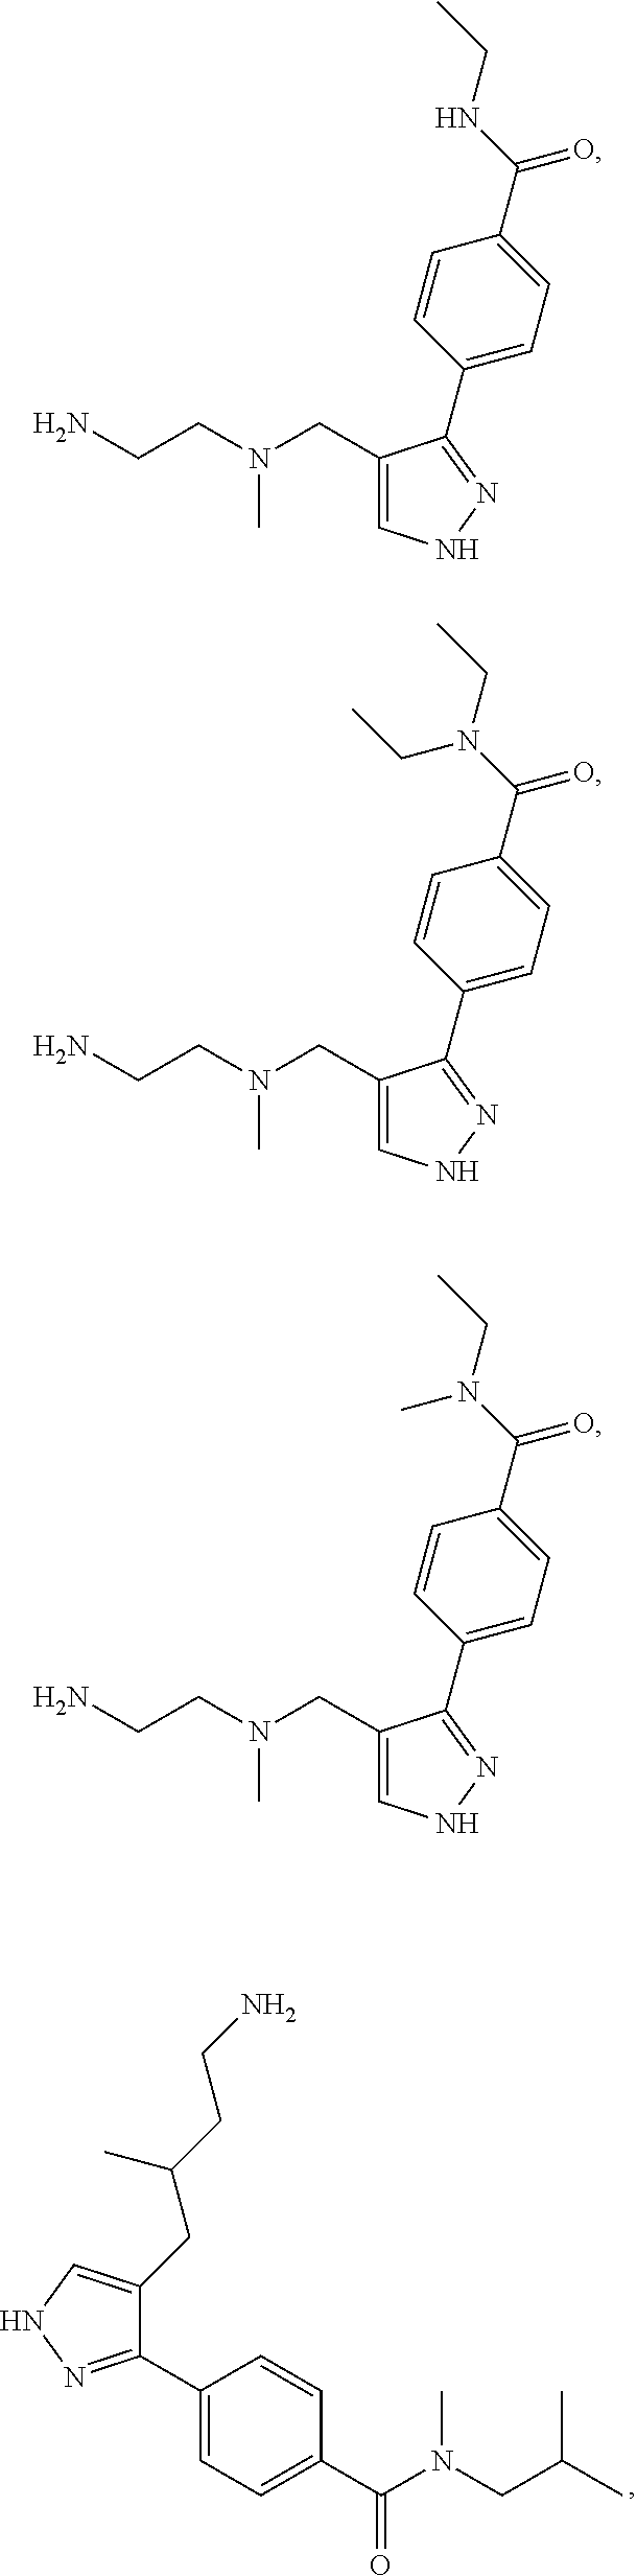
C1(C2=NNC=C2CC(C)CCN)=CC=C(C(N(CC(C)C)C)=O)C=C1.NCCN(CC1=CNN=C1C1=CC=C(C(NCC)=O)C=C1)C.NCCN(CC1=CNN=C1C1=CC=C(C(N(CC)CC)=O)C=C1)C.NCCN(CC1=CNN=C1C1=CC=C(C(N(CC)C)=O)C=C1)C
